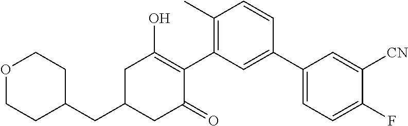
C1(CC2CC(=O)C(C3=C(C)C=CC(C4=CC=C(F)C([CN])=C4)=C3)=C(O)C2)CCOCC1
